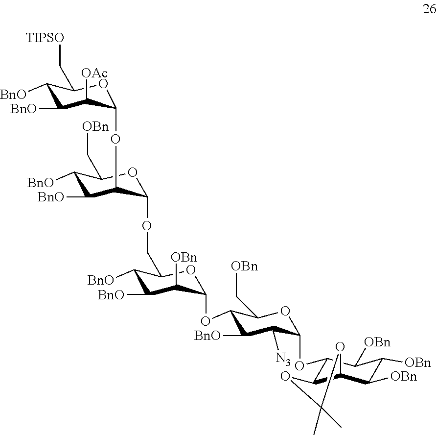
C1([BnO])C([BnO])C([OAc])C(OC2C([BnO])C([BnO])C(C[OBn])OC2OCC2C([BnO])C([BnO])C([OBn])C(OC3C([BnO])C([N3])C(OC4C5C(C([OBn])C([OBn])C4[OBn])OC(C)(C)O5)OC3C[OBn])O2)OC1C[TIPSO]
